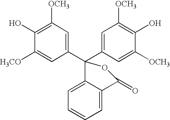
C1(C2(C3=CC([OCH3])=C(O)C([H3CO])=C3)OC(=O)C3=CC=CC=C23)=CC([OCH3])=C(O)C([OCH3])=C1
